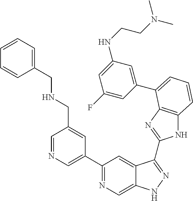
C1=NC=C(C2=NC=C3C(=C2)C(C2=NC4=C(N2)C=CC=C4C2=CC(NCCN(C)C)=CC(F)=C2)=NN3)C=C1CNCC1=CC=CC=C1
